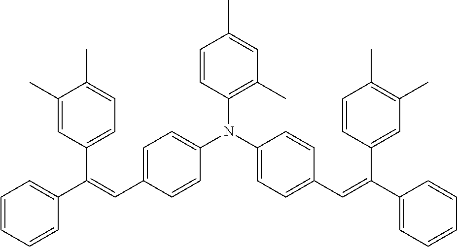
C1=CC=CC(C(=CC2=CC=C(N(C3=CC=C(C=C(C4=CC(C)=C(C)C=C4)C4=CC=CC=C4)C=C3)C3=C(C)C=C(C)C=C3)C=C2)C2=CC=C(C)C(C)=C2)=C1
